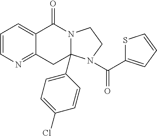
C1=CN=C2C(=C1)C(=O)N1CCN(C(=O)C3=CC=CS3)C1(C1=CC=C(Cl)C=C1)C2
